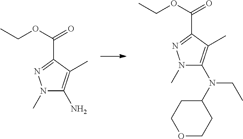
C(C1=NN(C)C(N(C2CCOCC2)CC)=C1C)(OCC)=O.C(C1=NN(C)C(N)=C1C)(OCC)=O
